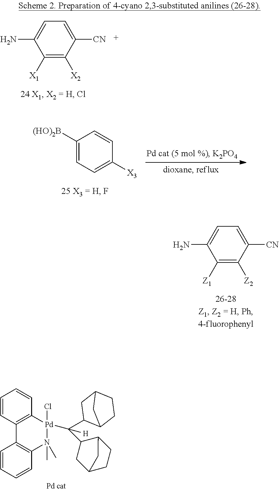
C1=C(N)C([X1])=C([X2])C([CN])=C1.C1([(HO)2B])=CC=C([X3])C=C1.C1=C(N)C([Z1])=C([Z2])C([CN])=C1.C1=CC2=C(C=C1)[Pd](Cl)(C(C1CC3CCC1C3)(C1C3CCC(C1)C3)[H])N(C)(C)C1=C2C=CC=C1
